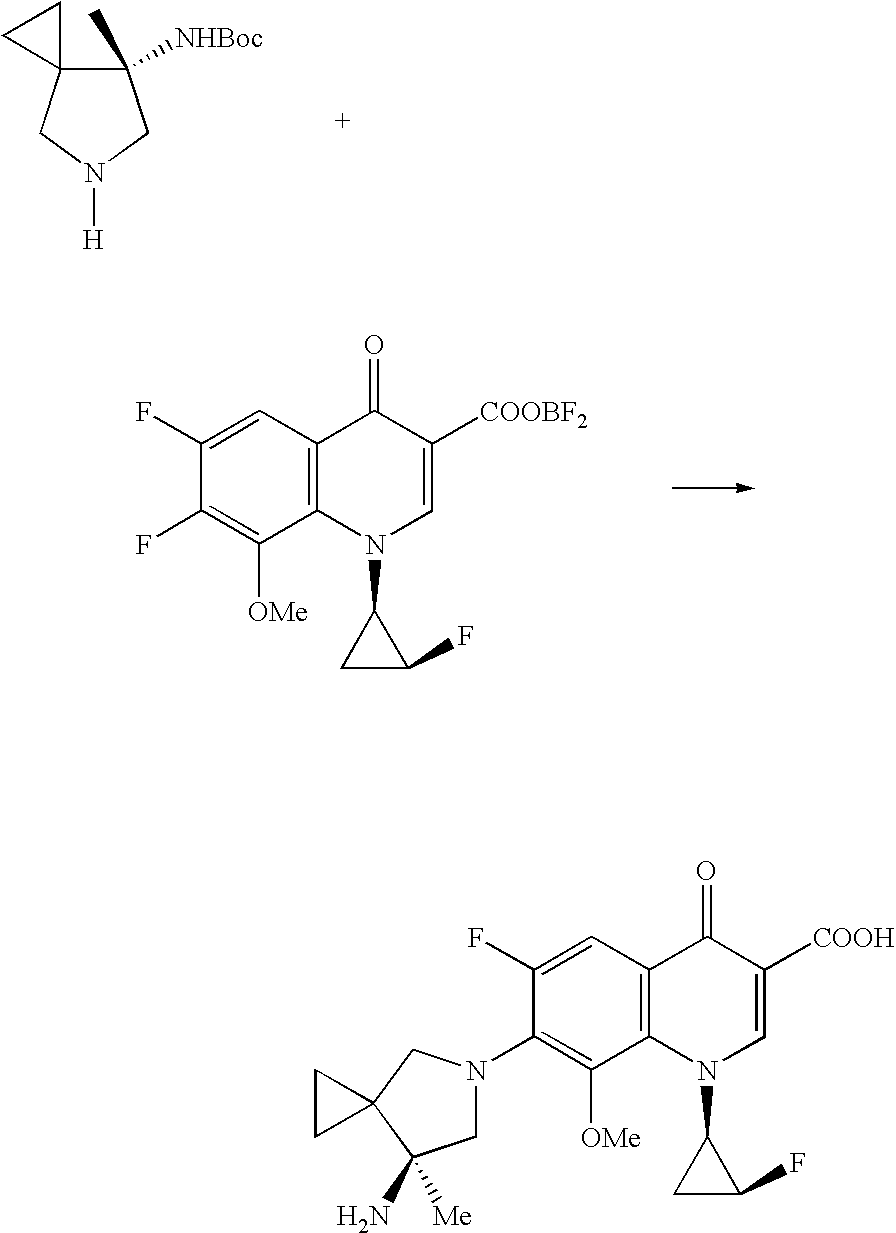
C1([NHBoc])(C)C2(CN([H])C1)CC2.C1(F)=CC2=C(C([OMe])=C1F)N(C1CC1F)C=C([COOBF2])C2=O.C1(F)=CC2=C(C([OMe])=C1N1CC(N)([Me])C3(C1)CC3)N(C1CC1F)C=C([COOH])C2=O
